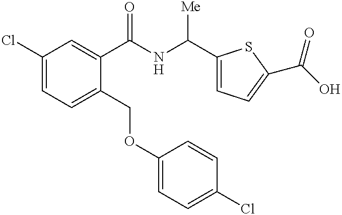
C1(Cl)=CC=C(COC2=CC=C(Cl)C=C2)C(C(NC([Me])C2=CC=C(C(O)=O)S2)=O)=C1
